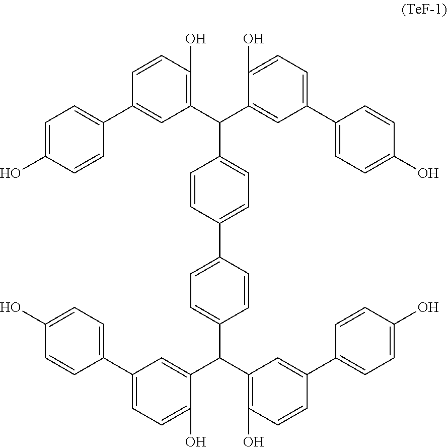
C1=C(O)C=CC(C2=CC(C(C3=CC(C4=CC=C(O)C=C4)=CC=C3O)C3=CC=C(C4=CC=C(C(C5=C(O)C=CC(C6=CC=C(O)C=C6)=C5)C5=CC(C6=CC=C(O)C=C6)=CC=C5O)C=C4)C=C3)=C(O)C=C2)=C1
